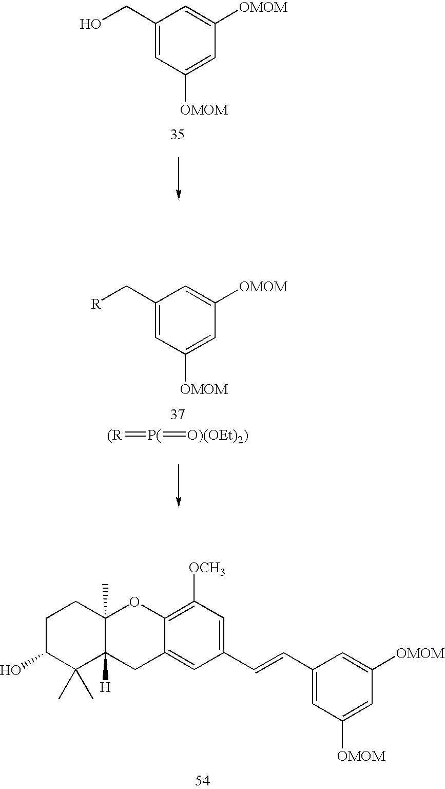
C1(C=CC2=CC([OCH3])=C3C(=C2)CC2([H])C(C)(O3)CCC(O)C2(C)C)=CC([OMOM])=CC([OMOM])=C1.C1(CO)=CC([OMOM])=CC([OMOM])=C1.C1(C[R])=CC([OMOM])=CC([OMOM])=C1.[(R]=[P(]=[O)(OEt)2)]
